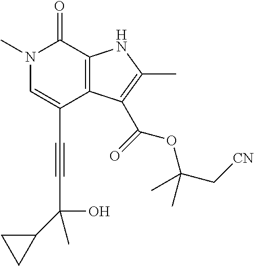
N1(C)C=C(C#CC(O)(C2CC2)C)C2=C(C1=O)NC(C)=C2C(OC(C[CN])(C)C)=O
